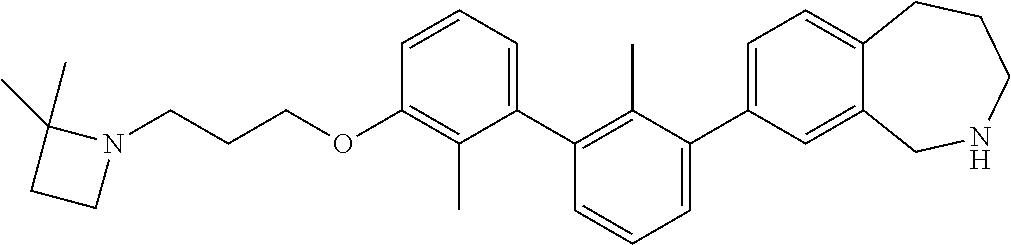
C1(OCCCN2C(C)(C)CC2)=C(C)C(C2=C(C)C(C3=CC=C4C(=C3)CNCCC4)=CC=C2)=CC=C1
